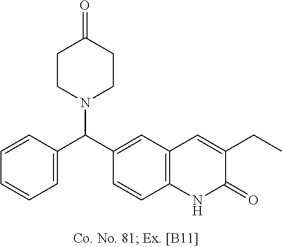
C1=CC(C(C2=CC3=C(C=C2)NC(=O)C(CC)=C3)N2CCC(=O)CC2)=CC=C1
